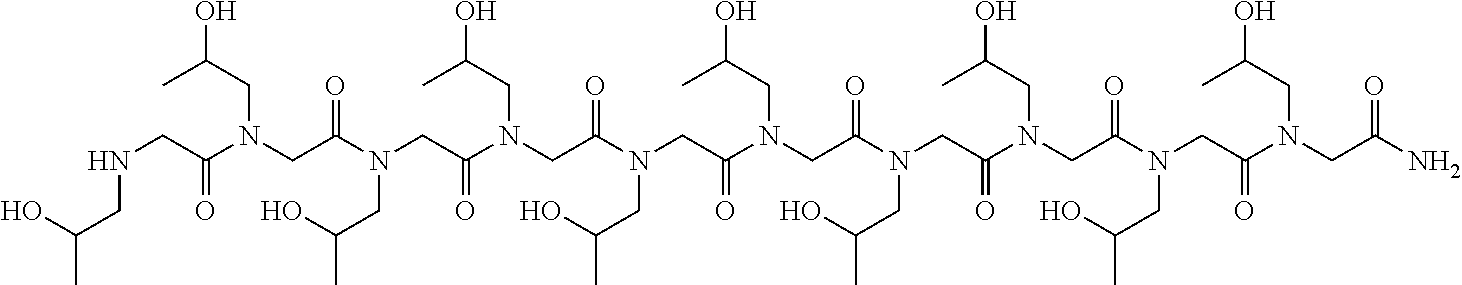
N(CC(N(CC(N(CC(N(CC(N(CC(N(CC(N(CC(N(CC(N(CC(N(CC(N)=O)CC(C)O)=O)CC(C)O)=O)CC(O)C)=O)CC(C)O)=O)CC(O)C)=O)CC(C)O)=O)CC(C)O)=O)CC(C)O)=O)CC(C)O)=O)CC(C)O
